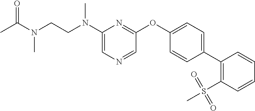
C1(N(CCN(C)C(=O)C)C)=CN=CC(OC2=CC=C(C3=C(S(C)(=O)=O)C=CC=C3)C=C2)=N1
